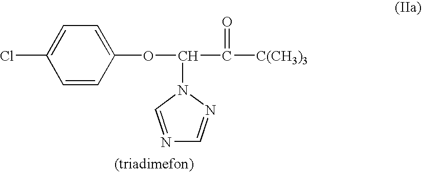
ClC1=CC=C(OC(C([C(CH3)3])=O)N2C=NC=N2)C=C1
